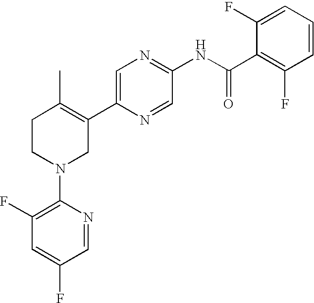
C1=C(C2=C(C)CCN(C3=C(F)C=C(F)C=N3)C2)N=CC(NC(C2=C(F)C=CC=C2F)=O)=N1
